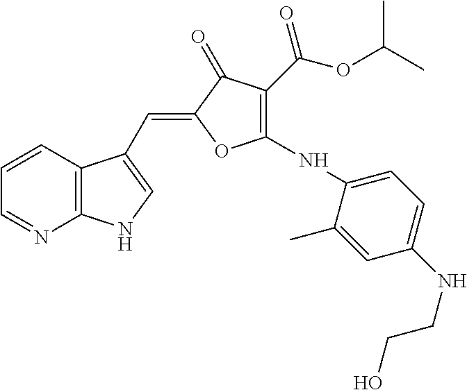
C1=CC2=C(N=C1)NC=C2C=C1C(=O)C(C(=O)OC(C)C)=C(NC2=CC=C(NCCO)C=C2C)O1
